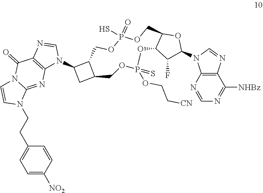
N12C(=NC3=C(C1=O)N=CN3C1CC3C1COP(=O)(S)OCC1C(C(F)C(N4C5=C(N=C4)C([NHBz])=NC=N5)O1)OP(=S)(OCC[CN])OC3)N(CCC1=CC=C([NO2])C=C1)C=C2
